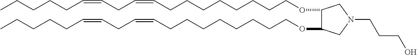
O(CCCCCCCCC=CCC=CCCCCC)C1C(OCCCCCCCCC=CCC=CCCCCC)CN(CCCO)C1
